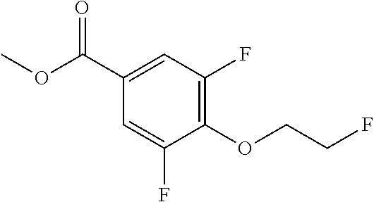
C1=C(F)C(OCCF)=C(F)C=C1C(OC)=O
